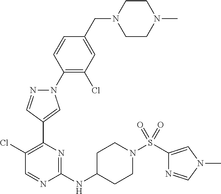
N1(C2=C(Cl)C=C(CN3CCN(C)CC3)C=C2)N=CC(C2=C(Cl)C=NC(NC3CCN(S(=O)(=O)C4=CN(C)C=N4)CC3)=N2)=C1
